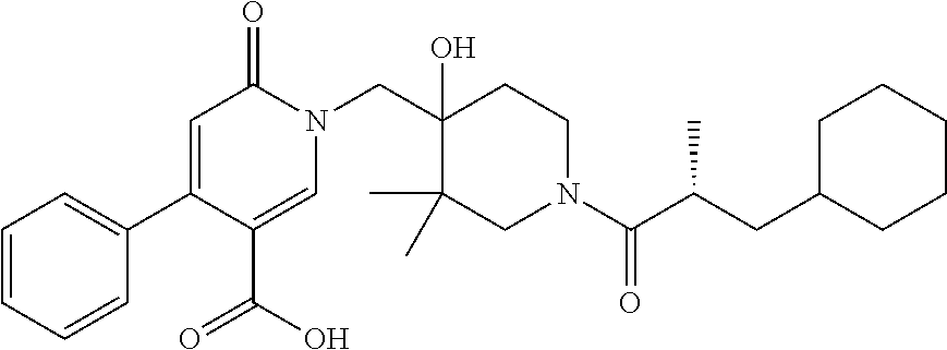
N1(CC2(O)C(C)(C)CN(C(=O)C(CC3CCCCC3)C)CC2)C(=O)C=C(C2=CC=CC=C2)C(C(O)=O)=C1
